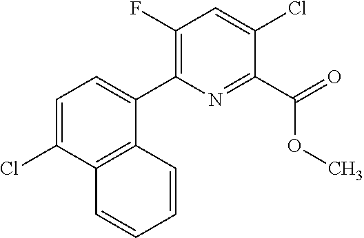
C12=C(C(C3=C(F)C=C(Cl)C(C(=O)OC)=N3)=CC=C1Cl)C=CC=C2
